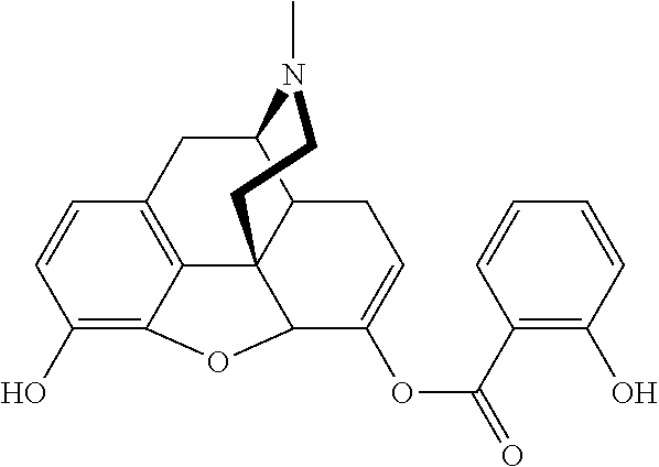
C12CC3=C4C5(C1CC=C(OC(=O)C1=C(O)C=CC=C1)C5OC4=C(O)C=C3)CCN2C
